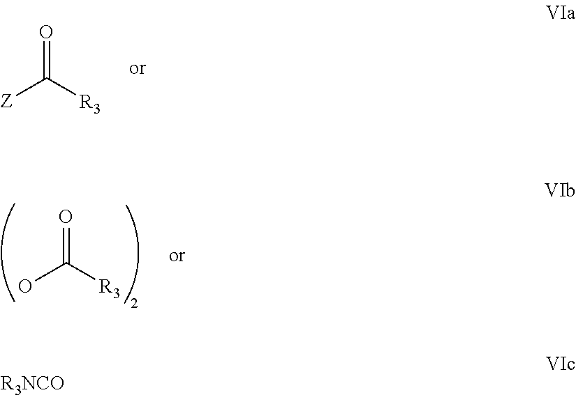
[Z]C([R3])=O.OC([R3])=O.[R3NCO]
